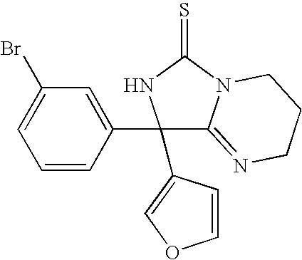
C1=CC(C2(C3=COC=C3)C3=NCCCN3C(=S)N2)=CC(Br)=C1
